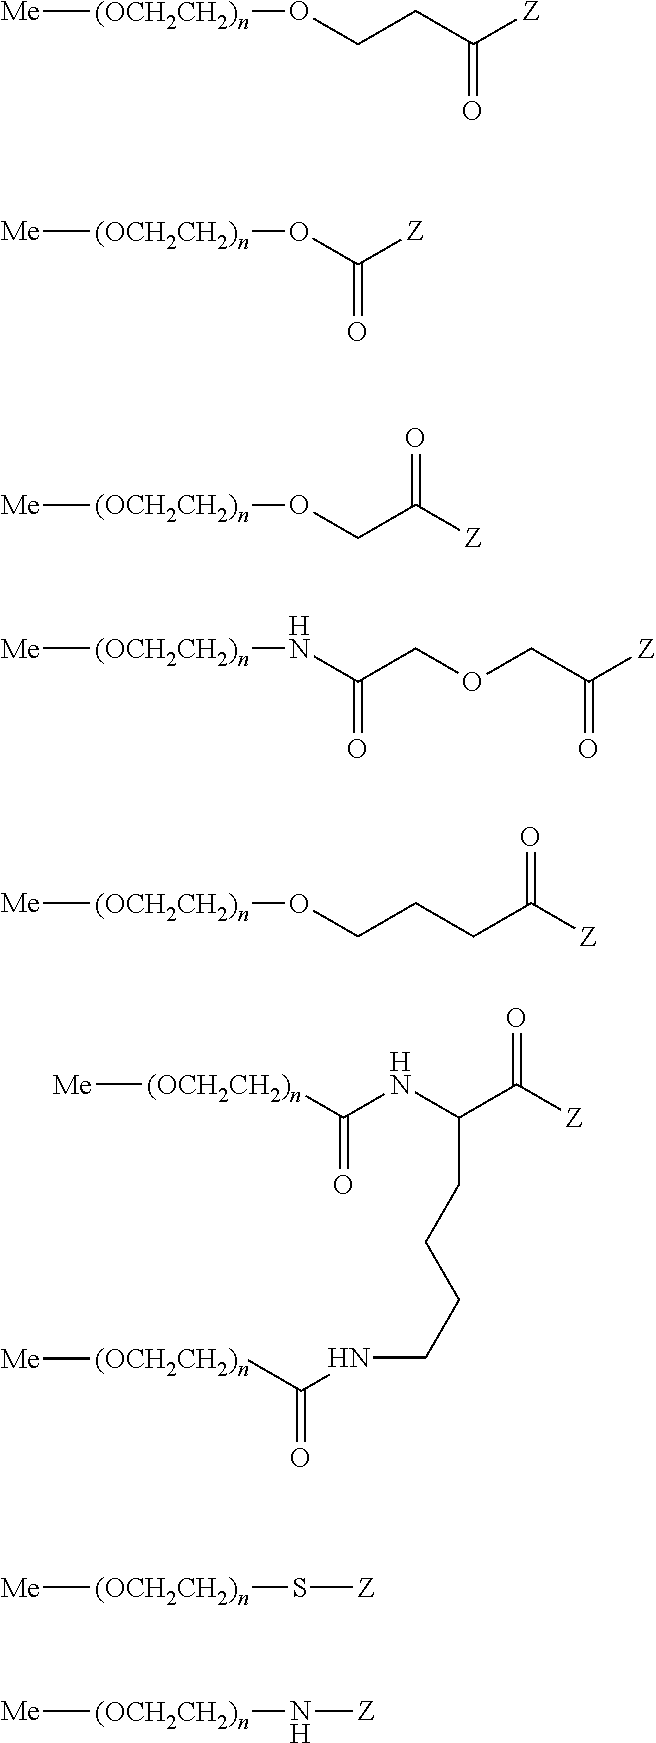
[Me][(OCH2CH2)n]OCCC([Z])=O.[Me][(OCH2CH2)n]OC([Z])=O.[Me][(OCH2CH2)n]OCC([Z])=O.[Me][(OCH2CH2)n]NC(COCC([Z])=O)=O.[Me][(OCH2CH2)n]OCCCC([Z])=O.[Me][(OCH2CH2)n]C(NC(C([Z])=O)CCCCNC([(OCH2CH2)n][Me])=O)=O.[Me][(OCH2CH2)n]S[Z].[Me][(OCH2CH2)n]N[Z]
